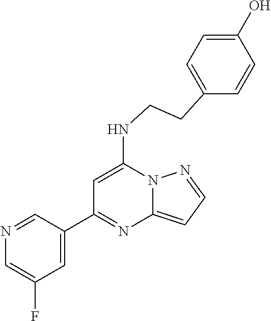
C1(C2=NC3=CC=NN3C(NCCC3=CC=C(O)C=C3)=C2)=CC(F)=CN=C1
